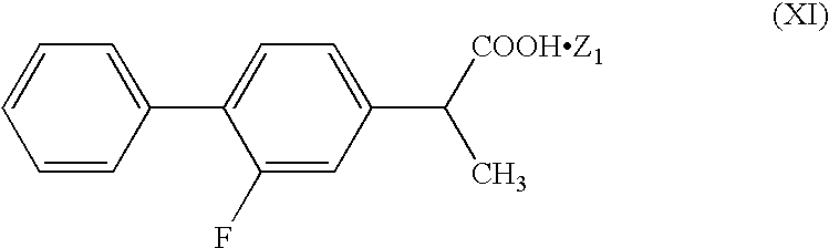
C1=CC(C2=CC=C(C([COOHZ1])C)C=C2F)=CC=C1
